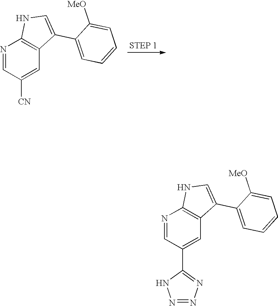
N1=CC(C2=NN=NN2)=CC2=C1NC=C2C1=CC=CC=C1[MeO].N1=CC([CN])=CC2=C1NC=C2C1=CC=CC=C1[MeO]
